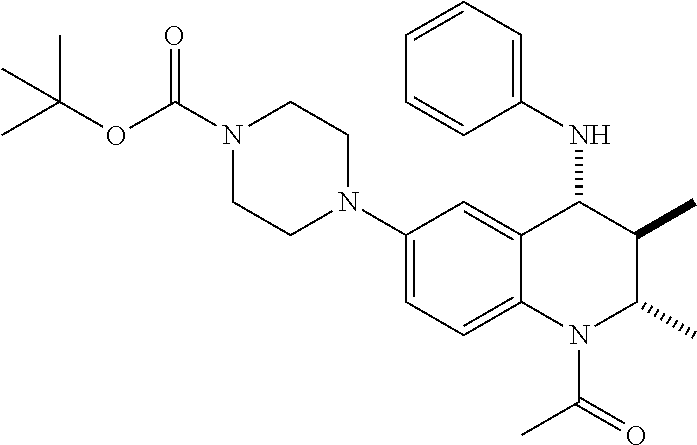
C1(N2CCN(C(OC(C)(C)C)=O)CC2)=CC=C2C(=C1)C(NC1=CC=CC=C1)C(C)C(C)N2C(C)=O
